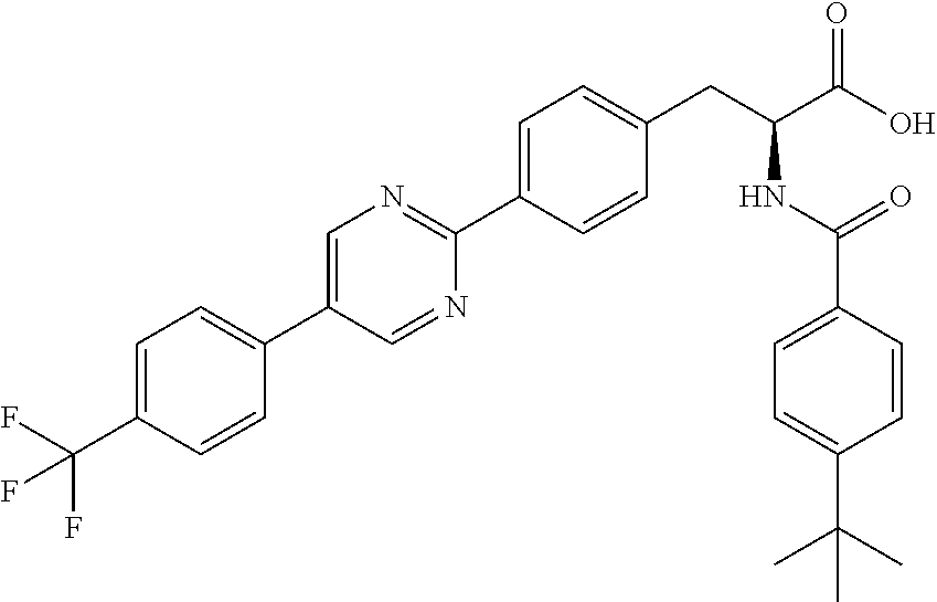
FC(C1=CC=C(C2=CN=C(C3=CC=C(CC(NC(=O)C4=CC=C(C(C)(C)C)C=C4)C(O)=O)C=C3)N=C2)C=C1)(F)F
